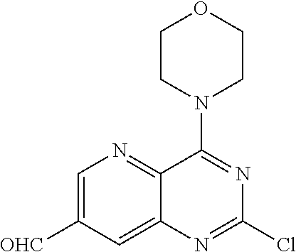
C1=C([OHC])C=C2C(=N1)C(N1CCOCC1)=NC(Cl)=N2
